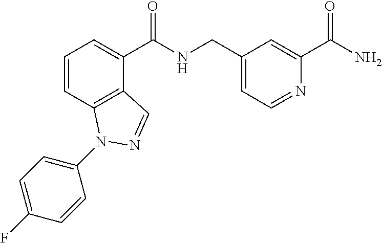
C1=CC2=C(C(C(NCC3=CC=NC(C(N)=O)=C3)=O)=C1)C=NN2C1=CC=C(F)C=C1
